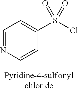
C1=NC=CC(S(Cl)(=O)=O)=C1
